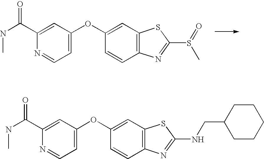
C1=CC2=C(C=C1OC1=CC=NC(C(NC)=O)=C1)SC(S(=O)C)=N2.C1=CC2=C(C=C1OC1=CC=NC(C(NC)=O)=C1)SC(NCC1CCCCC1)=N2
